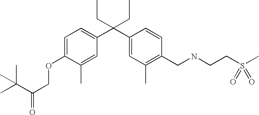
C1=C(C)C(OCC(C(C)(C)C)=O)=CC=C1C(C1=CC(C)=C(CNCCS(C)(=O)=O)C=C1)(CC)CC
